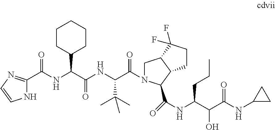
N1C(C(=O)NC(C2CCCCC2)C(=O)NC(C(C)(C)C)C(=O)N2CC3C(C2C(NC(C(C(NC2CC2)=O)O)CCC)=O)CCC3(F)F)=NC=C1
